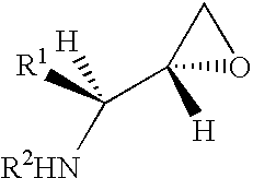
C1(C([R1])([R2HN])[H])([H])OC1
